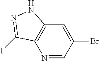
N1=CC(Br)=CC2=C1C(I)=NN2
